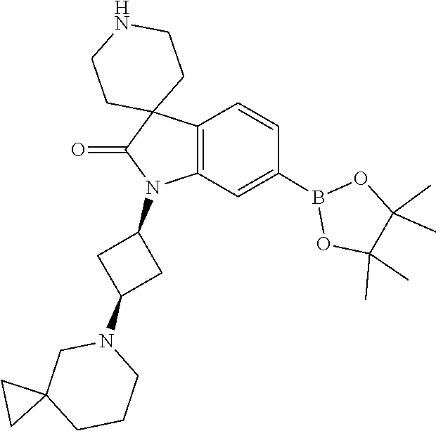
C1(C)(C)C(C)(C)OB(C2=CC3=C(C=C2)C2(C(=O)N3C3CC(N4CC5(CCC4)CC5)C3)CCNCC2)O1
